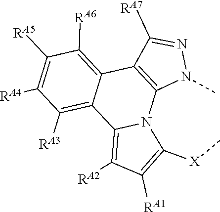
C1([RA6])=C2C3=C(N4C(=C([RA2])C([RA1])=C4[X]C)C2=C([RA3])C([RA4])=C1[RA5])N(C)N=C3[RA7]
